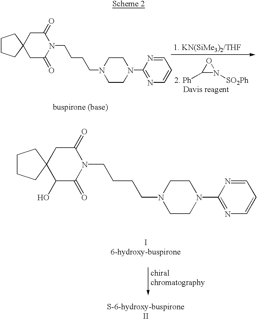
C1([2. Ph])N([SO2Ph])O1.C1CCC2(C1)CC(=O)N(CCCCN1CCN(C3=NC=CC=N3)CC1)C(=O)C2.C1CCC2(C1)C(O)C(=O)N(CCCCN1CCN(C3=NC=CC=N3)CC1)C(=O)C2
